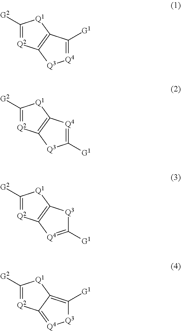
C1([G2])=[Q2]C2=C([Q1]1)C([G1])=[Q4][Q3]2.C1([G2])=[Q2]C2=C([Q1]1)[Q4]=C([G1])[Q3]2.C1([G2])=[Q2]C2=C([Q1]1)[Q3]C([G1])=[Q4]2.C1([G2])=[Q2]C2=[Q4][Q3]C([G1])=C2[Q1]1
